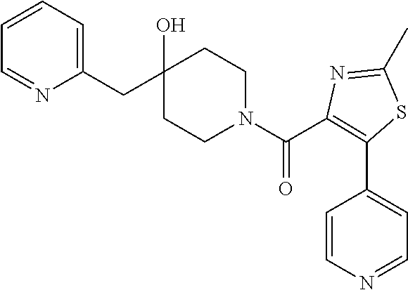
C1(CC2(O)CCN(C(=O)C3=C(C4=CC=NC=C4)SC(C)=N3)CC2)=CC=CC=N1
